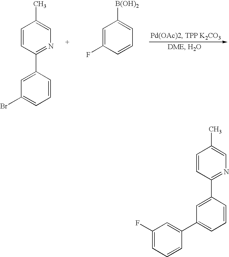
C1=CC(C2=CC(Br)=CC=C2)=NC=C1C.C1=C(F)C=CC=C1[B(OH)2].C1=CC(C2=CC(C3=CC(F)=CC=C3)=CC=C2)=NC=C1C
